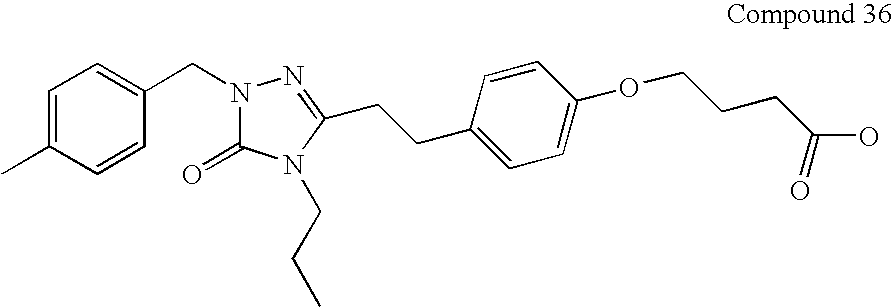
C1=C(C)C=CC(CN2C(=O)N(CCC)C(CCC3=CC=C(OCCCC(O)=O)C=C3)=N2)=C1
